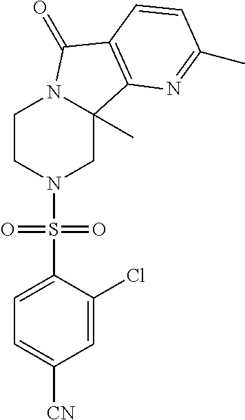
C1CN(S(C2=CC=C([CN])C=C2Cl)(=O)=O)CC2(C)N1C(=O)C1=C2N=C(C)C=C1
